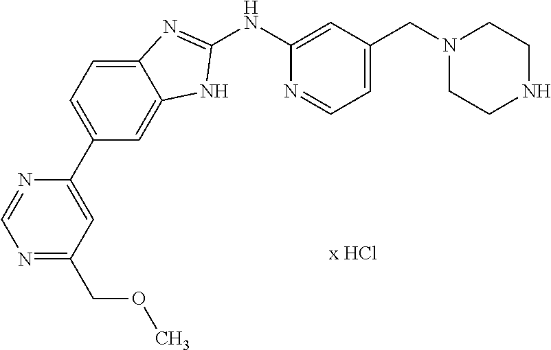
C1(NC2=CC(CN3CCNCC3)=CC=N2)=NC2=CC=C(C3=CC(COC)=NC=N3)C=C2N1
